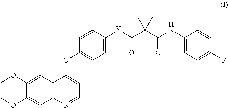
C12=C(C=C(OC)C(OC)=C1)C(OC1=CC=C(NC(C3(C(NC4=CC=C(F)C=C4)=O)CC3)=O)C=C1)=CC=N2
